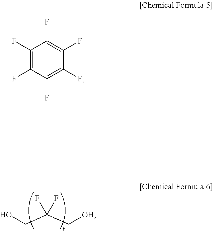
[OH]CC(CO)(F)F.C1(F)=C(F)C(F)=C(F)C(F)=C1F
